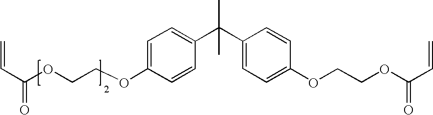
C=CC(=O)OCCOC1=CC=C(C(C2=CC=C(OCCOC(C=C)=O)C=C2)(C)C)C=C1
